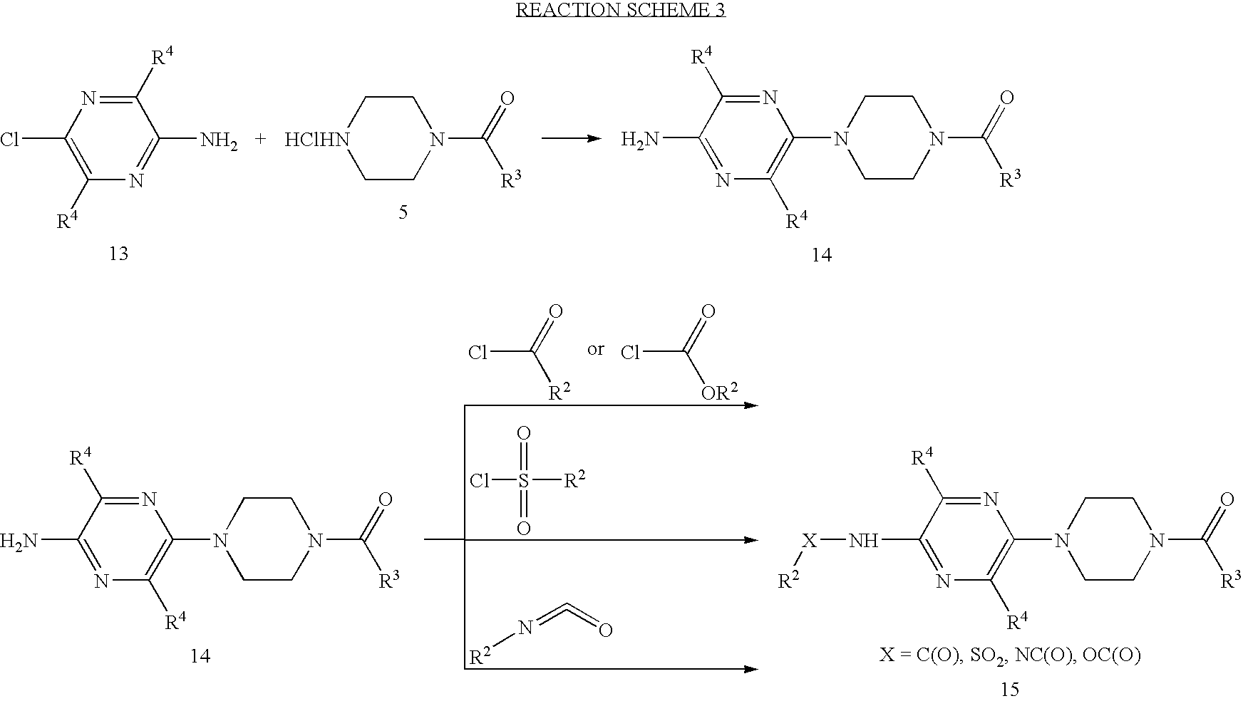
C1([R4])=C(N2CCN(C([R3])=O)CC2)N=C([R4])C(N)=N1.N1=C(N)C([R4])=NC(Cl)=C1[R4].C1N(C([R3])=O)CC[HClHN]C1.C1([R4])=C(N2CCN(C([R3])=O)CC2)N=C([R4])C(N)=N1.C([R2])(Cl)=O.C([OR2])(Cl)=O.S(=O)(Cl)(=O)[R2].N(=C=O)[R2].C1([R4])=C(N2CCN(C([R3])=O)CC2)N=C([R4])C(N[X][R2])=N1
